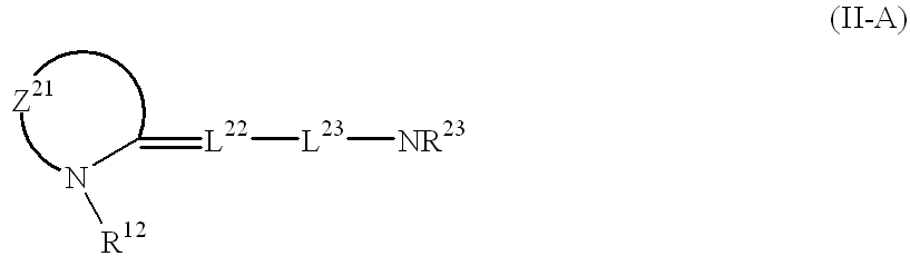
[R12]NC=[L22][L23][NR23]
